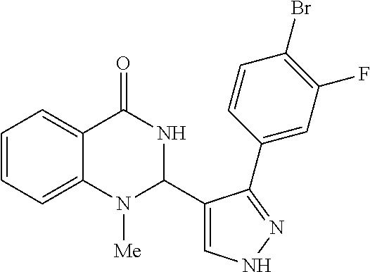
C1=CC=C2C(=C1)C(=O)NC(C1=CNN=C1C1=CC(F)=C(Br)C=C1)N2[Me]
